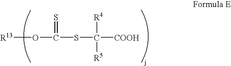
[R13]OC(SC([COOH])([R4])[R5])=S
